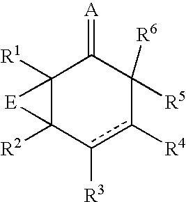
c1([R3])c([R4])C([R5])([R6])C(=[A])C2([R1])C1([R2])[E]2
